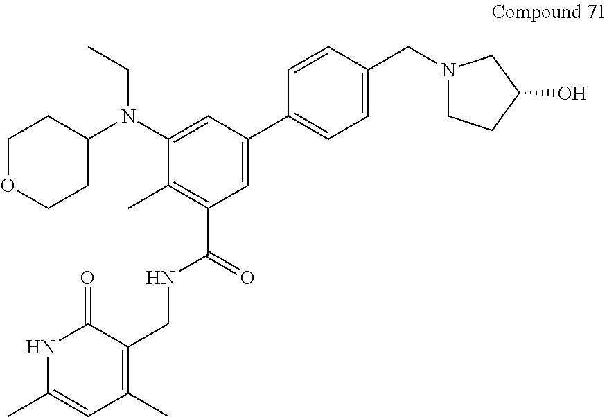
C1OCCC(N(C2=CC(C3=CC=C(CN4CCC(O)C4)C=C3)=CC(C(=O)NCC3=C(C)C=C(C)NC3=O)=C2C)CC)C1
